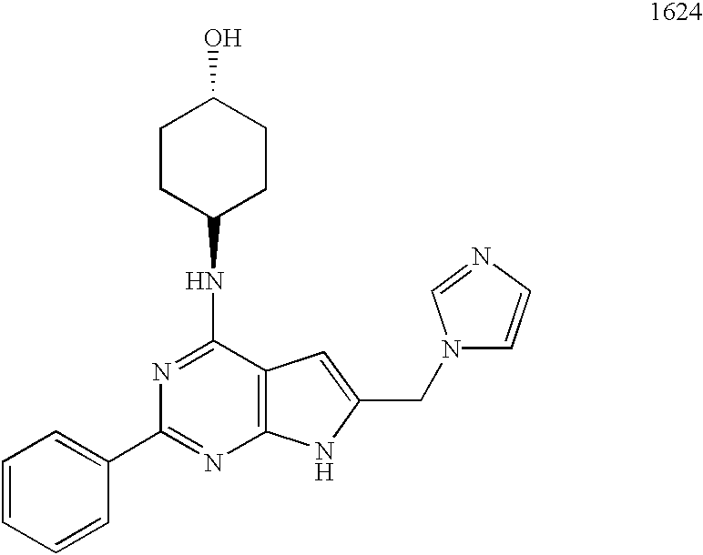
N1=C(NC2CCC(O)CC2)C2=C(N=C1C1=CC=CC=C1)NC(CN1C=CN=C1)=C2
